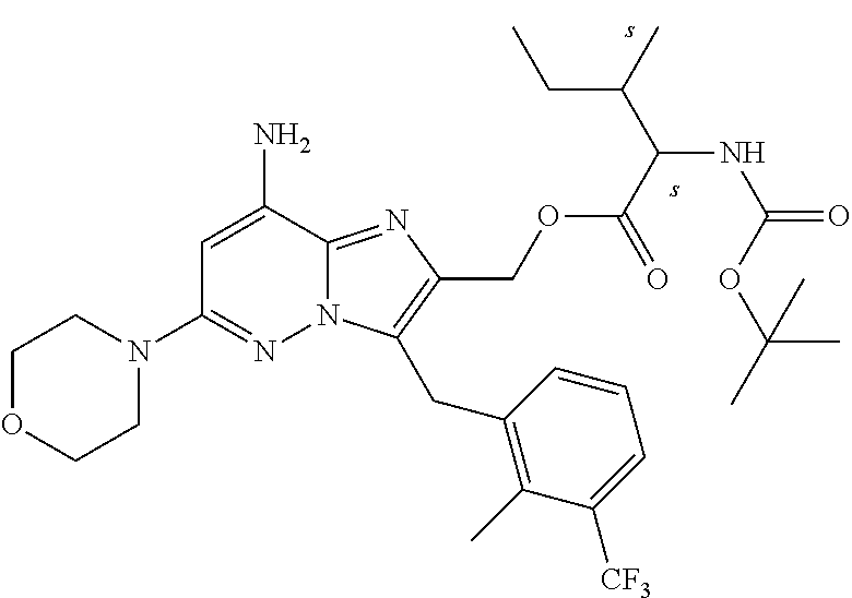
C1=C(N)C2=NC(COC(=O)C(NC(OC(C)(C)C)=O)C(CC)C)=C(CC3=C(C)C([CF3])=CC=C3)N2N=C1N1CCOCC1
